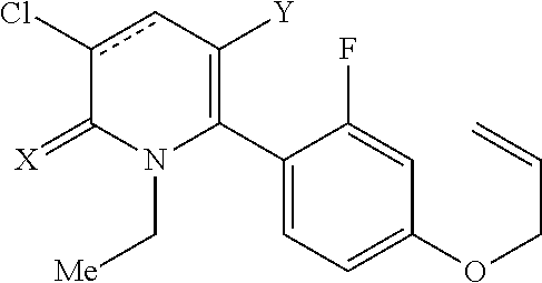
C1(C2=C([Y])cc(Cl)C(=[X])N2C[Me])=CC=C(OCC=C)C=C1F
